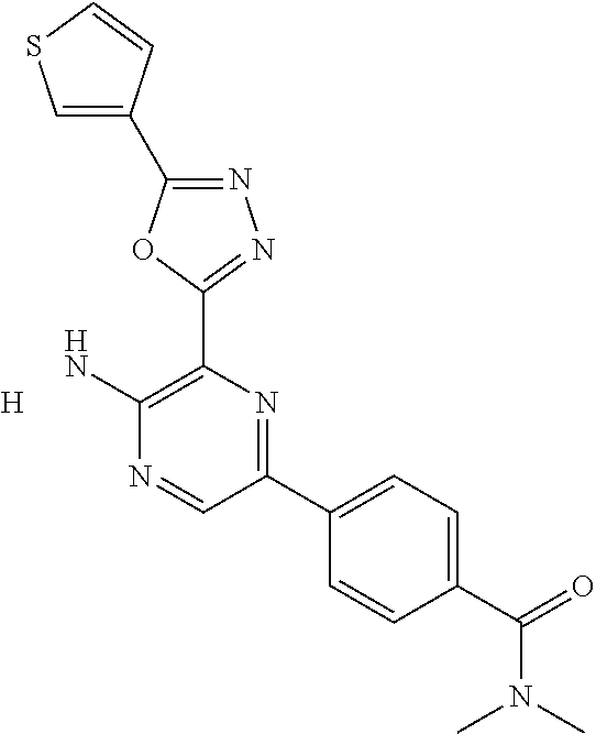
[H].N1=C(C2=CSC=C2)OC(C2=C(N)N=CC(C3=CC=C(C(=O)N(C)C)C=C3)=N2)=N1
